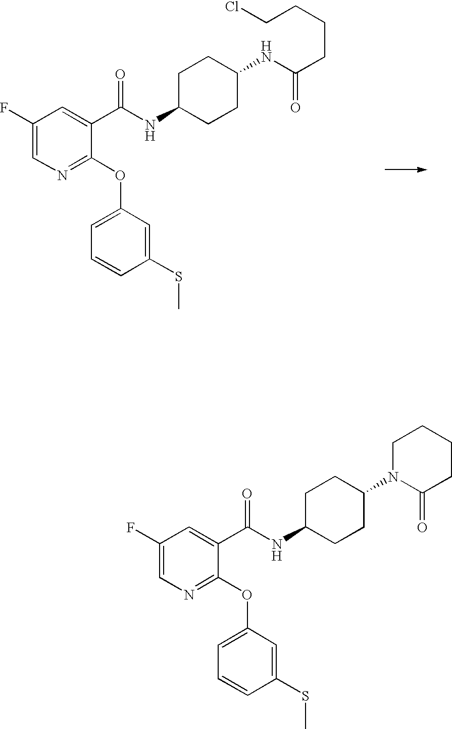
C1(F)=CN=C(OC2=CC=CC(SC)=C2)C(C(NC2CCC(NC(CCCCCl)=O)CC2)=O)=C1.C1(F)=CN=C(OC2=CC=CC(SC)=C2)C(C(NC2CCC(N3C(=O)CCCC3)CC2)=O)=C1
